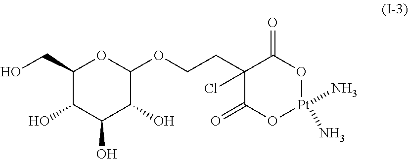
C1(CO)C(O)C(O)C(O)C(OCCC2(Cl)C(=O)O[Pt](N)(N)OC2=O)O1
